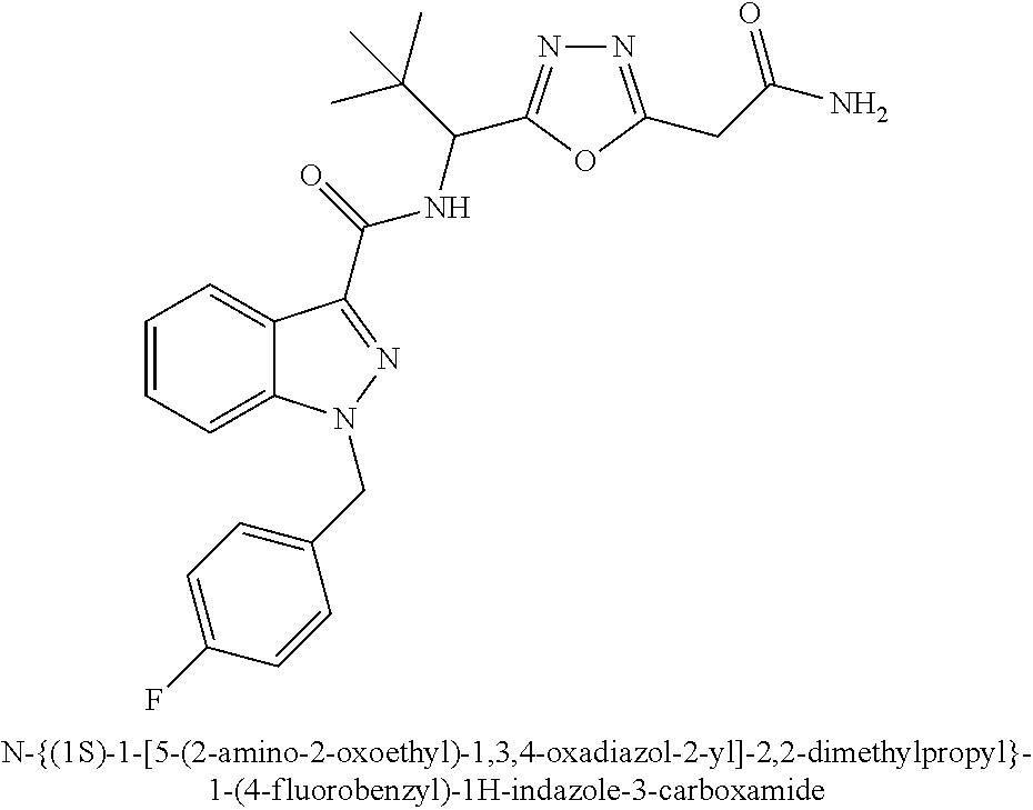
C1=CC=C2C(=C1)C(C(NC(C(C)(C)C)C1=NN=C(CC(=O)N)O1)=O)=NN2CC1=CC=C(F)C=C1
